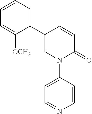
C1(C2=CC=CC=C2[OCH3])=CN(C2=CC=NC=C2)C(=O)C=C1
